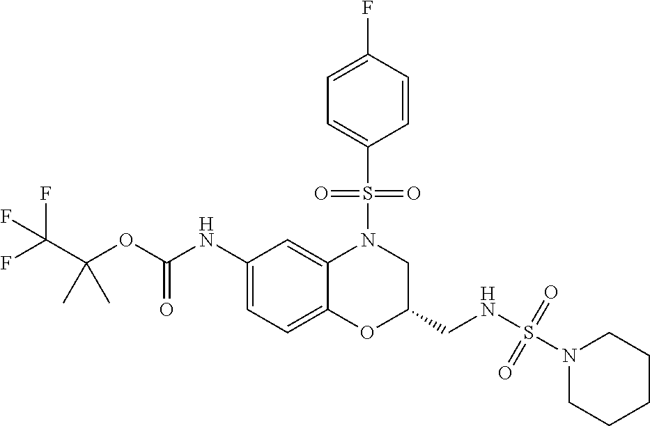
C1(NC(OC(C(F)(F)F)(C)C)=O)=CC=C2C(=C1)N(S(C1=CC=C(F)C=C1)(=O)=O)CC(CNS(=O)(N1CCCCC1)=O)O2
